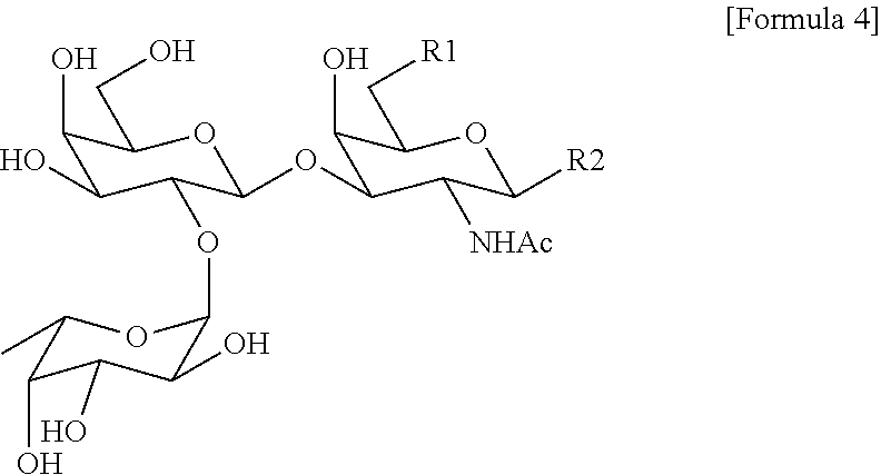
C1(O)C(O)C(OC2C(O)C(O)C(O)C(C)O2)C(OC2C(O)C(C[R1])OC([R2])C2[NHAc])OC1CO
